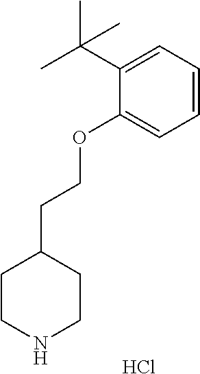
C1CNCCC1CCOC1=CC=CC=C1C(C)(C)C.Cl
